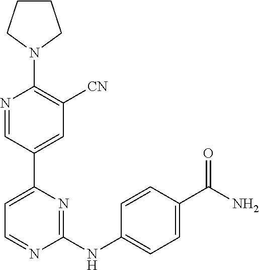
C1CCN(C2=C([CN])C=C(C3=CC=NC(NC4=CC=C(C(N)=O)C=C4)=N3)C=N2)C1
